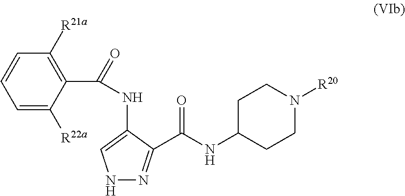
N1N=C(C(NC2CCN([R20])CC2)=O)C(NC(=O)C2=C([R21a])C=CC=C2[R22a])=C1
